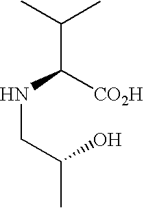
CC(C)C([CO2H])NCC(C)O
